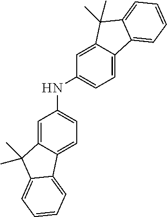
C1=C2C(=CC=C1NC1=CC=C3C(=C1)C(C)(C)C1=CC=CC=C31)C1=CC=CC=C1C2(C)C
